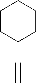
C#CC1CCCCC1
